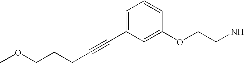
C1(OCCN)=CC(C#CCCCOC)=CC=C1
